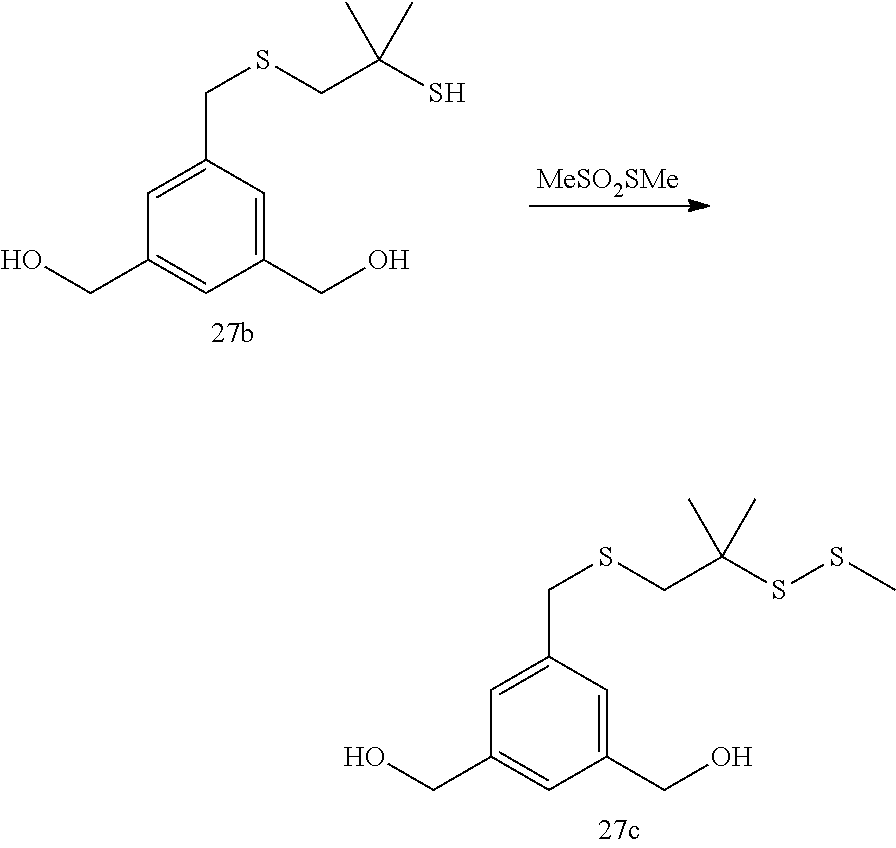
C1(CO)=CC(CSCC(S)(C)C)=CC(CO)=C1.[MeSO2SMe].C1(CO)=CC(CSCC(SSC)(C)C)=CC(CO)=C1
